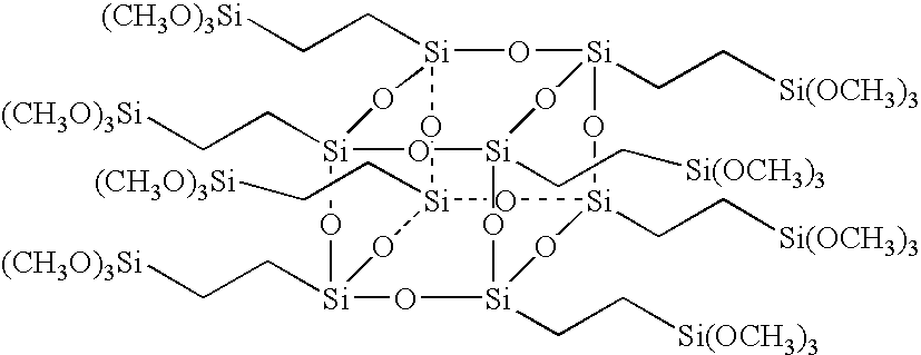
[Si]12(CC[(CH3O)3Si])O[Si]3(CC[Si(OCH3)3])O[Si]4(CC[Si(OCH3)3])O[Si](CC[(CH3O)3Si])(O1)O[Si]1(CC[(CH3O)3Si])O[Si](CC[(CH3O)3Si])(O[Si](CC[Si(OCH3)3])(O[Si](CC[Si(OCH3)3])(O1)O4)O3)O2
